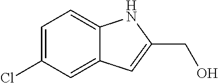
C1(Cl)=CC=C2C(=C1)C=C(CO)N2
